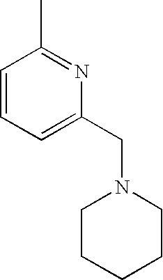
CC1=NC(CN2CCCCC2)=CC=C1
